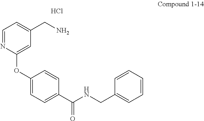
Cl.C1=NC(OC2=CC=C(C(NCC3=CC=CC=C3)=O)C=C2)=CC(CN)=C1
